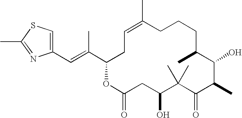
C1(C)=CCC(C(=CC2=CSC(C)=N2)C)OC(=O)CC(O)C(C)(C)C(=O)C(C)C(O)C(C)CCC1
